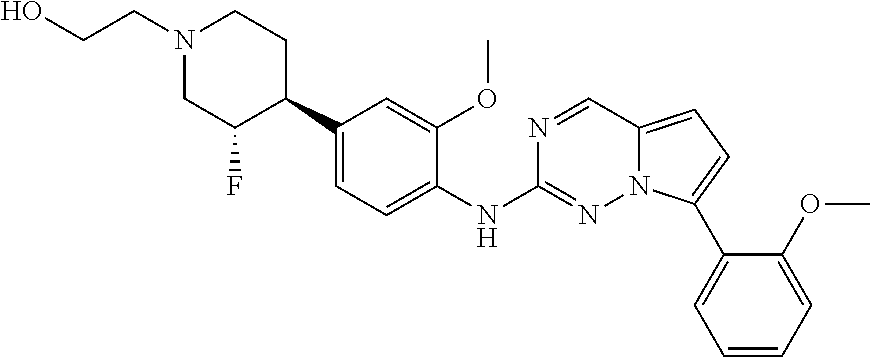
N1(CCO)CC(F)C(C2=CC=C(NC3=NN4C(=CC=C4C4=CC=CC=C4OC)C=N3)C(OC)=C2)CC1
